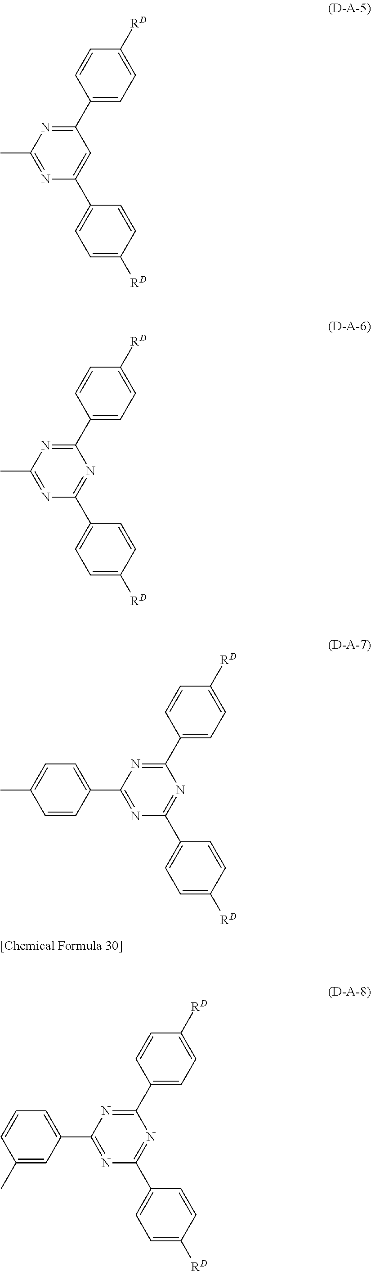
C1(C2=NC(C)=NC(C3=CC=C([RD])C=C3)=C2)=CC=C([RD])C=C1.C1(C2=NC(C)=NC(C3=CC=C([RD])C=C3)=N2)=CC=C([RD])C=C1.C1(C2=NC(C3=CC=C(C)C=C3)=NC(C3=CC=C([RD])C=C3)=N2)=CC=C([RD])C=C1.C1(C2=NC(C3=CC=CC(C)=C3)=NC(C3=CC=C([RD])C=C3)=N2)=CC=C([RD])C=C1
